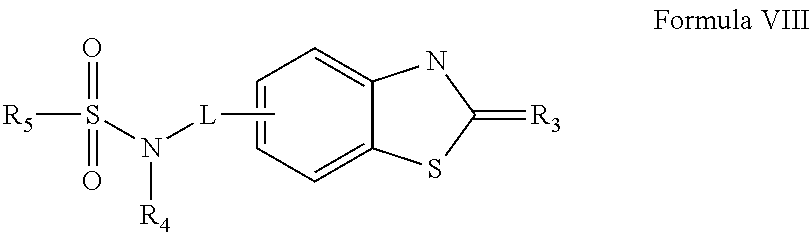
[R5]S(=O)(=O)N([L]C)[R4].C1=CC=C2C(=C1)NC(=[R3])S2
